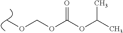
C(OC(OC(C)C)=O)OC
